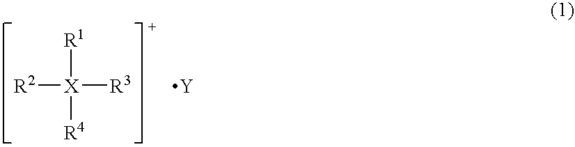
[R2][X]([R3])([R4])[R1].[Y]
